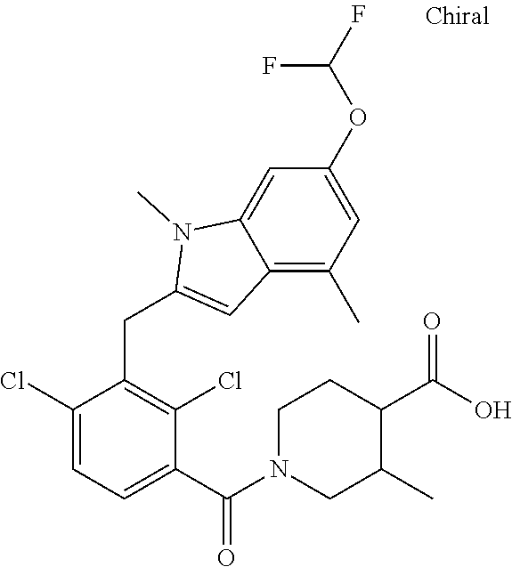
C1(CC2=CC3=C(C)C=C(OC(F)F)C=C3N2C)=C(Cl)C(C(=O)N2CC(C)C(C(=O)O)CC2)=CC=C1Cl
